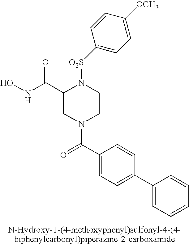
C1(C(NO)=O)CN(C(C2=CC=C(C3=CC=CC=C3)C=C2)=O)CCN1[O2S]C1=CC=C([OCH3])C=C1
